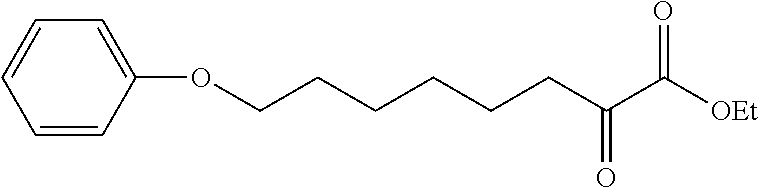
C(OC1=CC=CC=C1)CCCCCC(C([OEt])=O)=O
